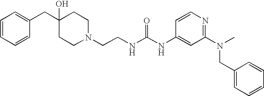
C1(CC2=CC=CC=C2)(O)CCN(CCNC(NC2=CC(N(C)CC3=CC=CC=C3)=NC=C2)=O)CC1
